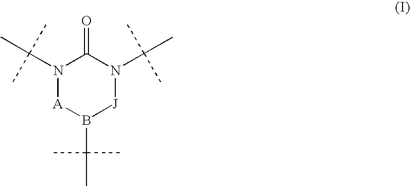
N1(C(C)(C)C)[A]B(C(C)(C)C)[J]N(C(C)(C)C)C1=O
